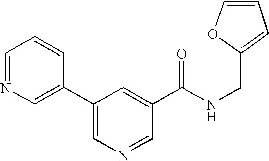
N1=CC=CC(C2=CN=CC(C(NCC3=CC=CO3)=O)=C2)=C1
